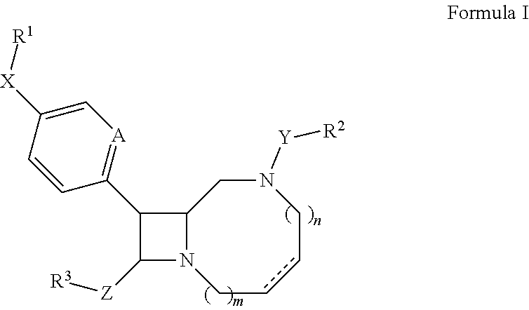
C12N(CccCN([Y][R2])C1)C([Z][R3])C2C1=[A]C=C([X][R1])C=C1
